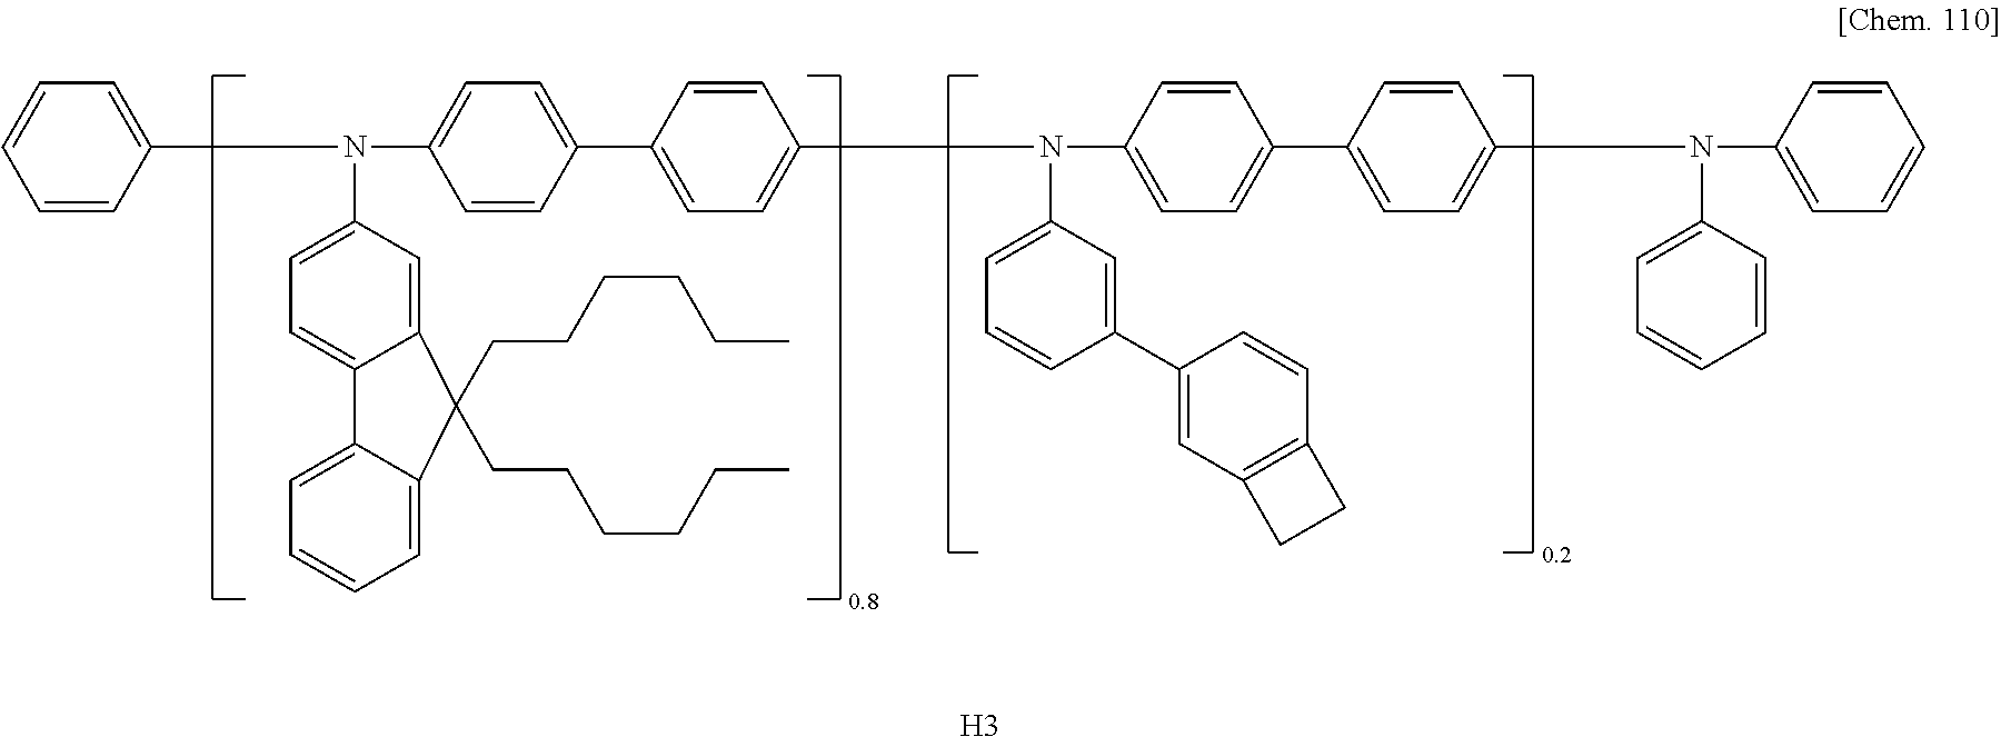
C1=CC(N(C2=CC=C3C(=C2)C(CCCCCC)(CCCCCC)C2=CC=CC=C32)C2=CC=C(C3=CC=C(N(C4=CC=CC(C5=CC6=C(C=C5)CC6)=C4)C4=CC=C(C5=CC=C(N(C6=CC=CC=C6)C6=CC=CC=C6)C=C5)C=C4)C=C3)C=C2)=CC=C1.[H3]
